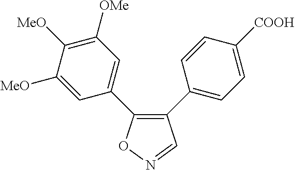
C1(C2=CC=C([COOH])C=C2)=C(C2=CC([OMe])=C([MeO])C([MeO])=C2)ON=C1
